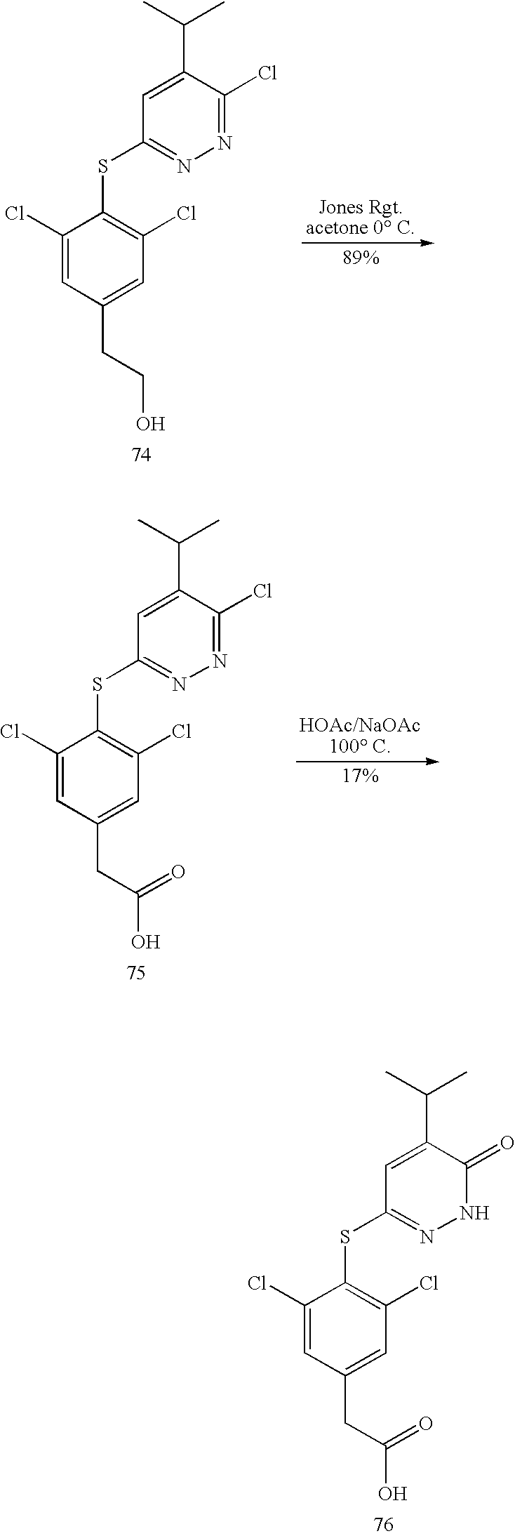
C1(Cl)=CC(CCO)=CC(Cl)=C1SC1=NN=C(Cl)C(C(C)C)=C1.C1(Cl)=CC(CC(O)=O)=CC(Cl)=C1SC1=NN=C(Cl)C(C(C)C)=C1.C1(Cl)=CC(CC(O)=O)=CC(Cl)=C1SC1=NNC(=O)C(C(C)C)=C1
